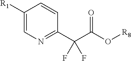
[R1]C1=CN=C(C(C(O[R8])=O)(F)F)C=C1
